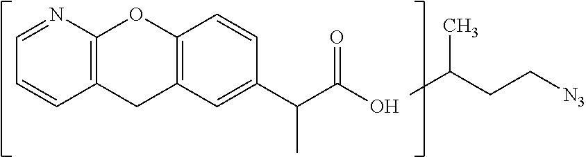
C1=NC2=C(C=C1)CC1=C(O2)C=CC(C(C(O)=O)C)=C1.C(CC[N3])(C)C
